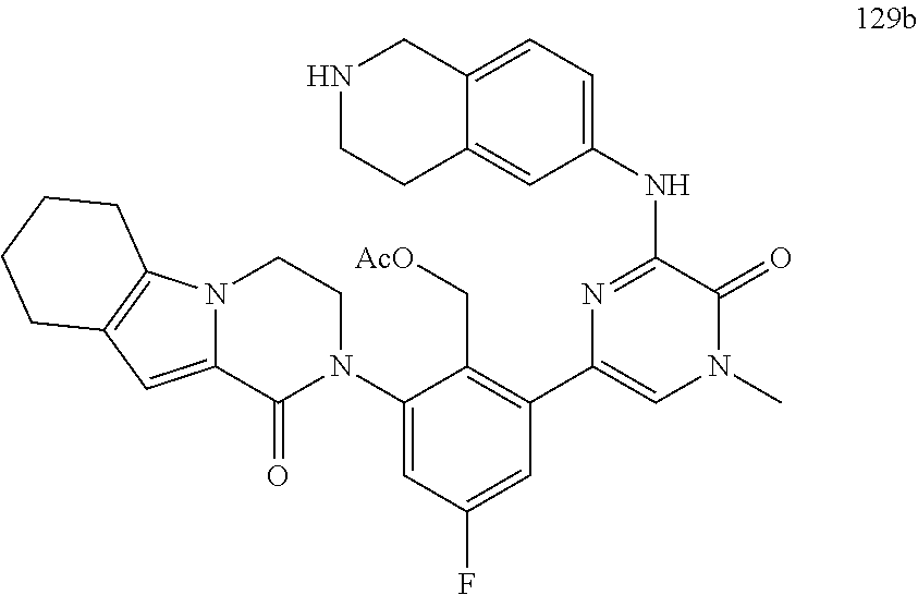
C1(NC2=NC(C3=C(C[AcO])C(N4CCN5C(=CC6=C5CCCC6)C4=O)=CC(F)=C3)=CN(C)C2=O)=CC=C2C(=C1)CCNC2
